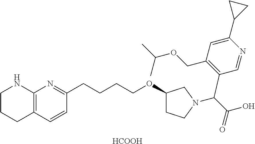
C1(COC(C)C)=C(C(C(O)=O)N2CC(OCCCCC3=NC4=C(C=C3)CCCN4)CC2)C=NC(C2CC2)=C1.[HCOOH]
